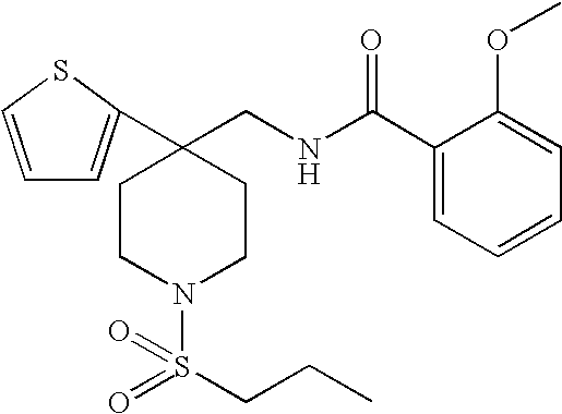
C1(C(NCC2(C3=CC=CS3)CCN(S(=O)(CCC)=O)CC2)=O)=CC=CC=C1OC
